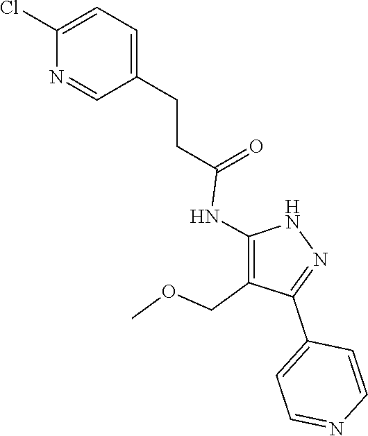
N1C(NC(CCC2=CC=C(Cl)N=C2)=O)=C(COC)C(C2=CC=NC=C2)=N1
